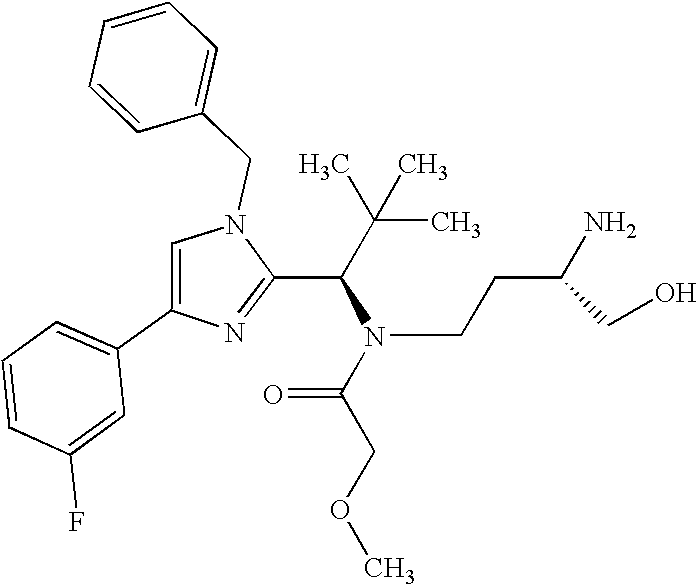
N1(CC2=CC=CC=C2)C=C(C2=CC=CC(F)=C2)N=C1C(C(C)(C)C)N(C(COC)=O)CCC(CO)N
